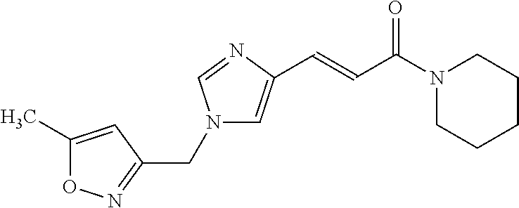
C1(CN2C=C(C=CC(N3CCCCC3)=O)N=C2)=NOC(C)=C1
